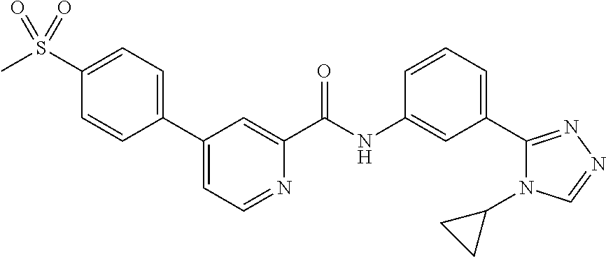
C1(C2=CC=NC(C(NC3=CC(C4=NN=CN4C4CC4)=CC=C3)=O)=C2)=CC=C(S(=O)(C)=O)C=C1
